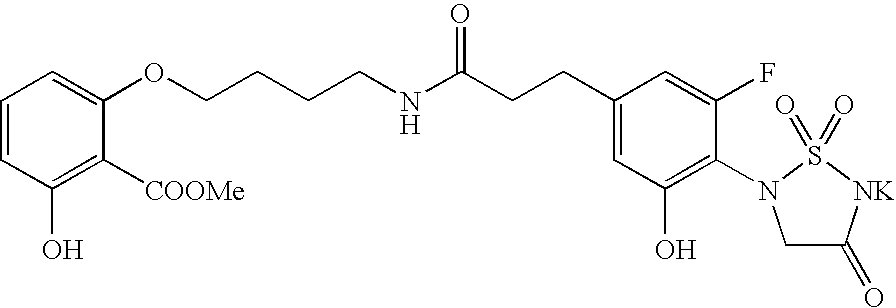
C1=CC(O)=C([COOMe])C(OCCCCNC(CCC2=CC(O)=C(N3CC(=O)[NK]S3(=O)=O)C(F)=C2)=O)=C1
